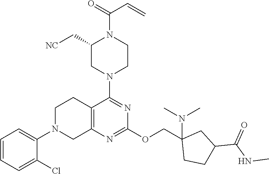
C1=CC=C(Cl)C(N2CC3=C(CC2)C(N2CCN(C(=O)C=C)C(C[NC])C2)=NC(OCC2(N(C)C)CCC(C(NC)=O)C2)=N3)=C1
